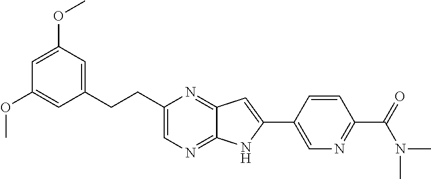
C1=C(OC)C=C(CCC2=CN=C3C(=N2)C=C(C2=CN=C(C(=O)N(C)C)C=C2)N3)C=C1OC
